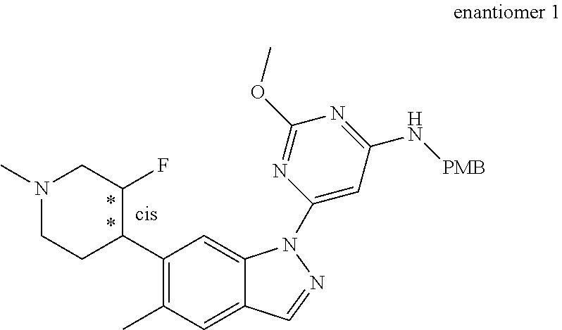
C1(C2C(F)CN(C)CC2)=C(C)C=C2C(=C1)N(C1=CC(N[PMB])=NC(OC)=N1)N=C2
